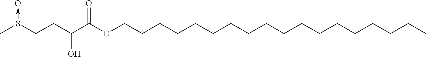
CS(CCC(C(OCCCCCCCCCCCCCCCCCC)=O)O)->O
